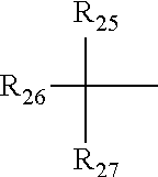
[R26]C(C)([R27])[R25]
